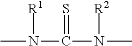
CN([R1])C(=S)N(C)[R2]
